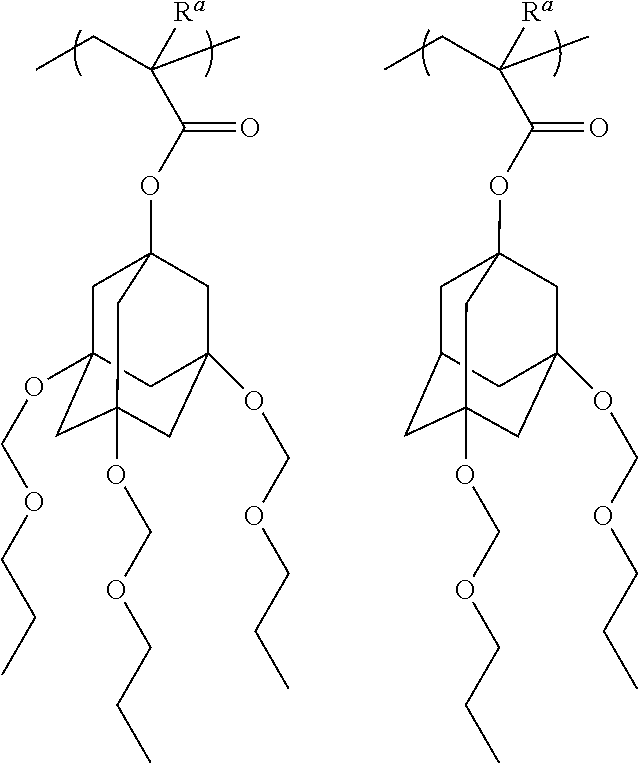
[Ra]C(C(OC12CC3(OCOCCC)CC(OCOCCC)(CC(OCOCCC)(C1)C3)C2)=O)(C)CC.[Ra]C(C(OC12CC3CC(OCOCCC)(CC(OCOCCC)(C1)C3)C2)=O)(C)CC
